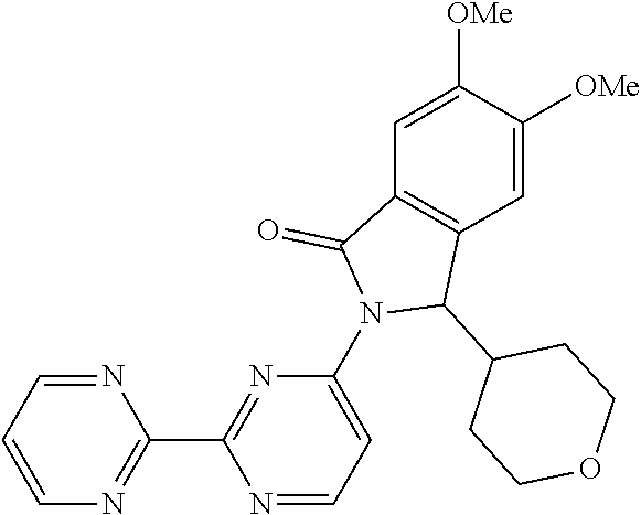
C1=C([OMe])C([OMe])=CC2=C1C(=O)N(C1=CC=NC(C3=NC=CC=N3)=N1)C2C1CCOCC1
